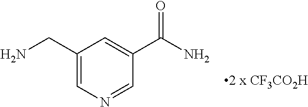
C1(CN)=CN=CC(C(N)=O)=C1
